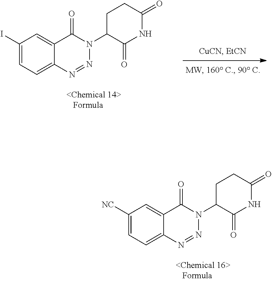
C1([NC])=CC=C2C(=C1)C(=O)N(C1C(=O)NC(=O)CC1)N=N2.C1(I)=CC=C2C(=C1)C(=O)N(C1C(=O)NC(=O)CC1)N=N2
